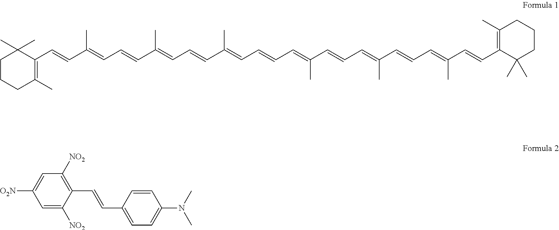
C1CCC(C)=C(C=CC(=CC=CC(=CC=CC(=CC=CC=C(C=CC=C(C=CC=C(C=CC2=C(C)CCCC2(C)C)C)C)C)C)C)C)C1(C)C.C1=C([O2N])C=C([NO2])C(C=CC2=CC=C(N(C)C)C=C2)=C1[NO2]
